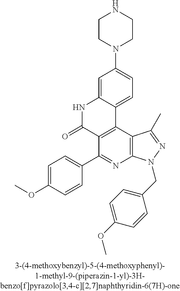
C1=C2C(=CC=C1N1CCNCC1)C1=C(C(C3=CC=C(OC)C=C3)=NC3=C1C(C)=NN3CC1=CC=C(OC)C=C1)C(=O)N2
